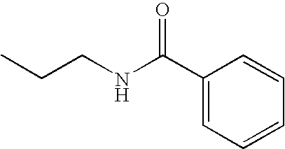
CCCNC(C1=CC=CC=C1)=O
